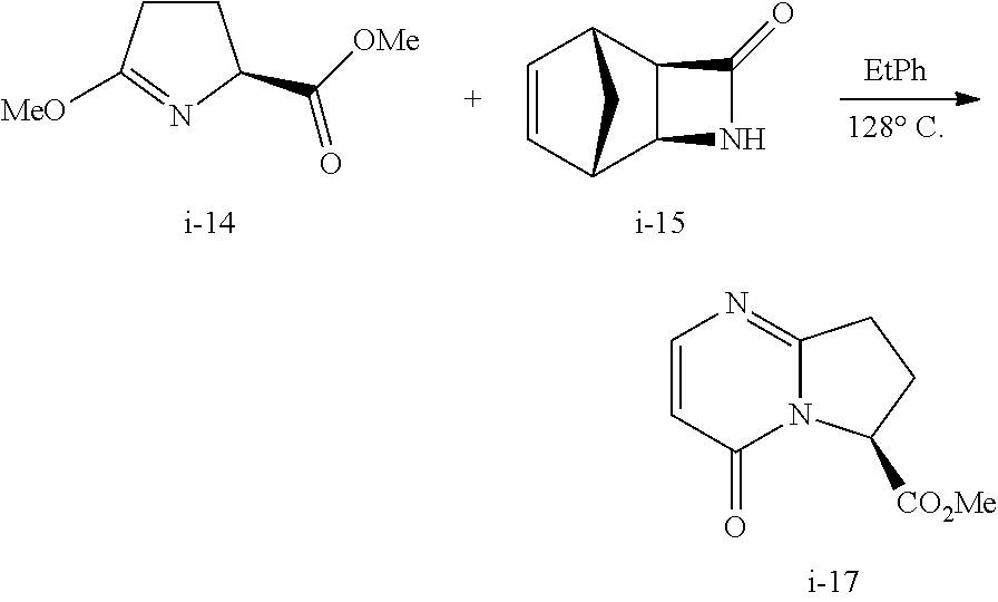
[EtPh].C1CC([MeO])=NC1C([OMe])=O.C12C3C=CC(C1NC2=O)C3.C1=CC(=O)N2C(=N1)CCC2[CO2Me]
